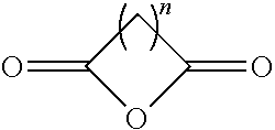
O=C1OC(=O)C1
